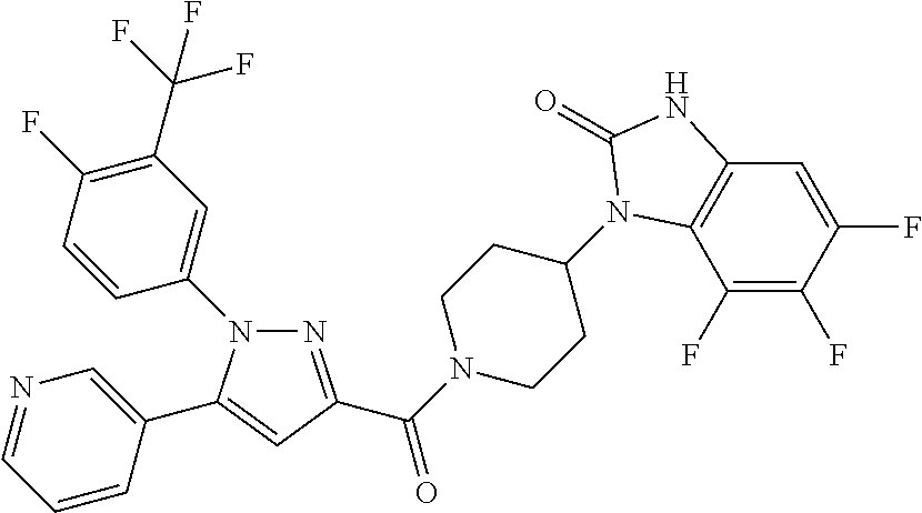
N1(C2=CC(C(F)(F)F)=C(F)C=C2)N=C(C(N2CCC(N3C4=C(C=C(F)C(F)=C4F)NC3=O)CC2)=O)C=C1C1=CN=CC=C1
